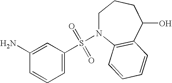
C1(N)=CC(S(=O)(=O)N2CCCC(O)C3=C2C=CC=C3)=CC=C1
